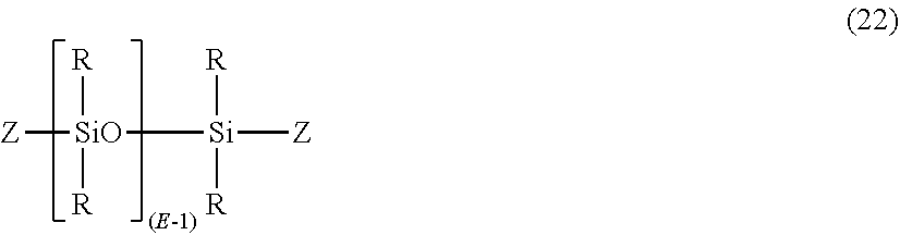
[Z][SiO]([R])([R])[Si]([R])([R])[Z]
